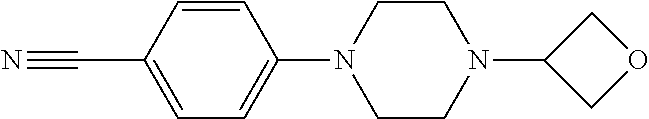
C1=CC(C#N)=CC=C1N1CCN(C2COC2)CC1
